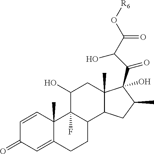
C1=CC2(C)C(=CC1=O)CCC1C2(F)C(O)CC2(C)C1CC(C)C2(C(=O)C(C(O[R6])=O)O)O
